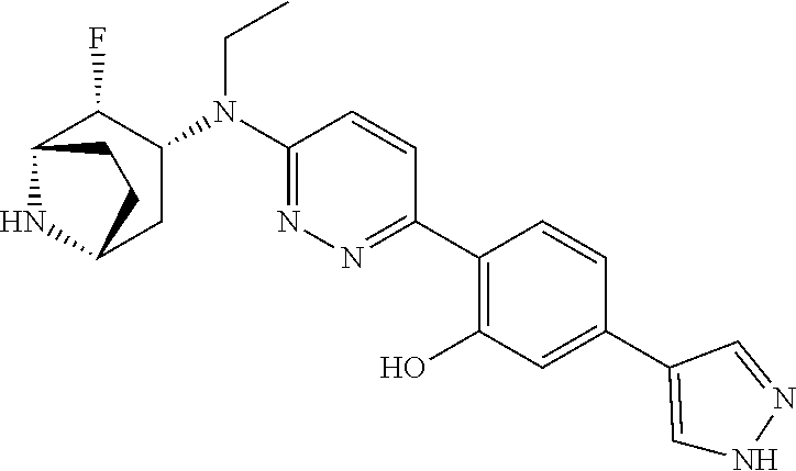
C1(N(C2C(F)C3NC(C2)CC3)CC)=NN=C(C2=C(O)C=C(C3=CNN=C3)C=C2)C=C1
